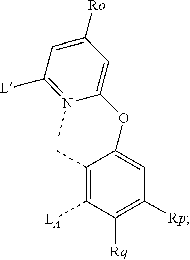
C1(OC2=CC([Ro])=CC([L])=N2C)=CC([Rp])=C([Rq])C([LA])=C1C
